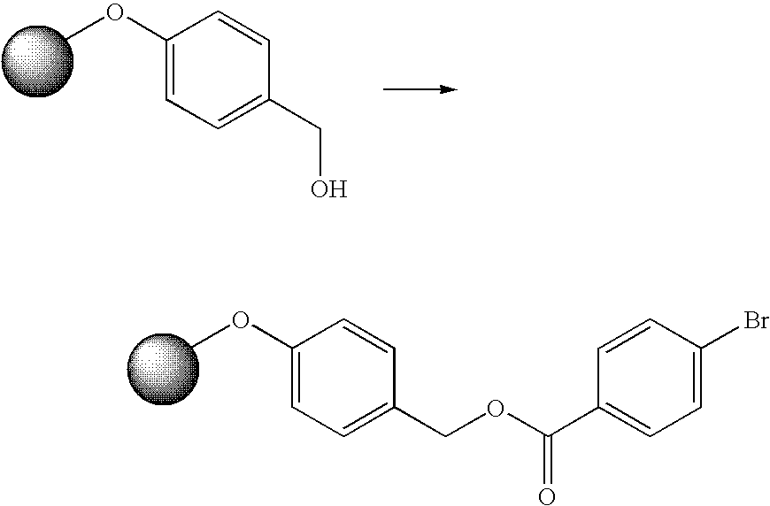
COC1=CC=C(CO)C=C1.COC1=CC=C(COC(C2=CC=C(Br)C=C2)=O)C=C1
